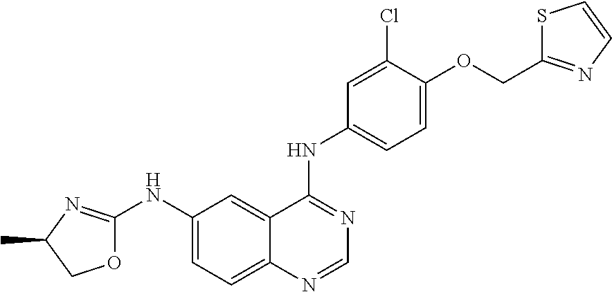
O1C(NC2=CC=C3C(=C2)C(NC2=CC=C(OCC4=NC=CS4)C(Cl)=C2)=NC=N3)=NC(C)C1
